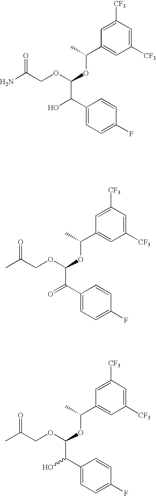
C1([CF3])=CC([CF3])=CC(C(OC(OCC(N)=O)C(O)C2=CC=C(F)C=C2)C)=C1.C1([CF3])=CC([CF3])=CC(C(OC(OCC(C)=O)C(=O)C2=CC=C(F)C=C2)C)=C1.C1([CF3])=CC([CF3])=CC(C(OC(OCC(C)=O)C(O)C2=CC=C(F)C=C2)C)=C1
